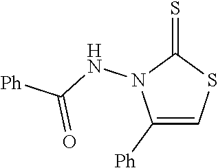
C1([Ph])=CSC(=S)N1NC([Ph])=O
